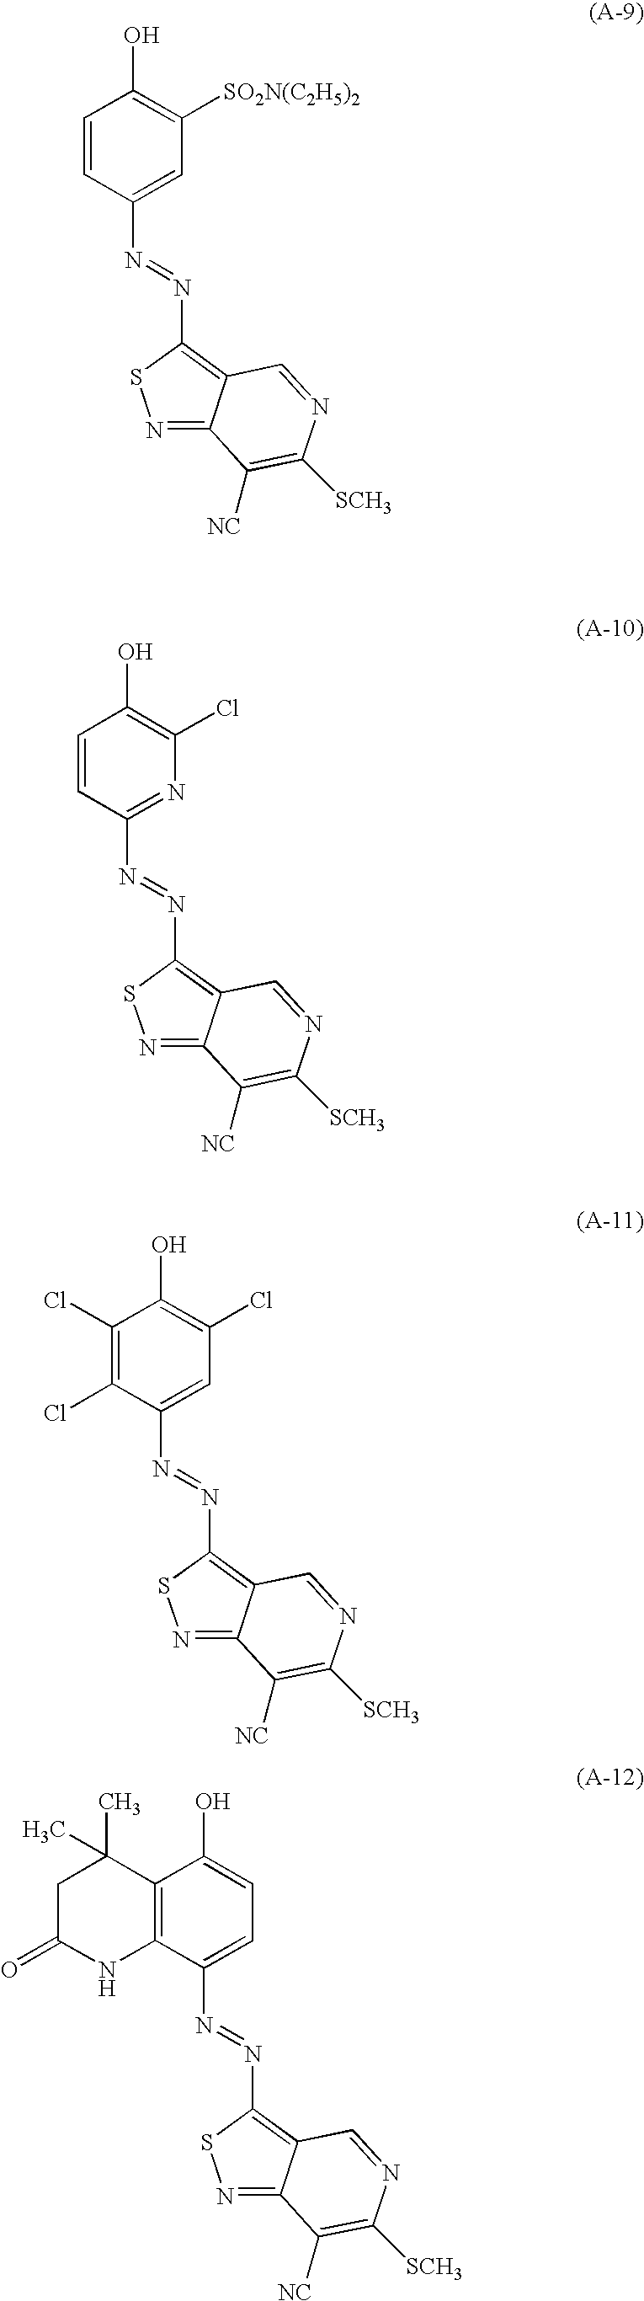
C1=CC(O)=C([SO2N(C2H5)2])C=C1N=NC1=C2C(=NS1)C([NC])=C([SCH3])N=C2.C1=CC(O)=C(Cl)N=C1N=NC1=C2C(=NS1)C([NC])=C([SCH3])N=C2.C1(Cl)=C(Cl)C(O)=C(Cl)C=C1N=NC1=C2C(=NS1)C([NC])=C([SCH3])N=C2.C12=C(C(O)=CC=C1N=NC1=C3C(=NS1)C([NC])=C([SCH3])N=C3)C(C)(C)CC(=O)N2
